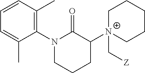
C1=C(C)C(N2C(=O)C([N+]3(C[Z])CCCCC3)CCC2)=C(C)C=C1
